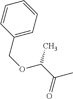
C1(COC(C(=O)C)C)=CC=CC=C1
